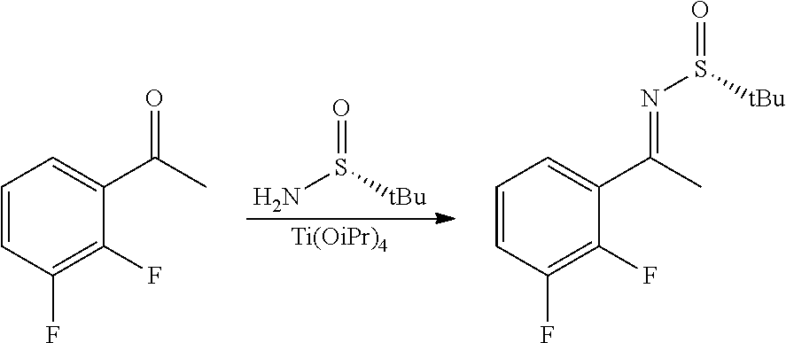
NS([tBu])=O.[Ti(OiPr)4].C1=CC(F)=C(F)C(C(C)=O)=C1.C1=CC(F)=C(F)C(C(C)=NS([tBu])=O)=C1
